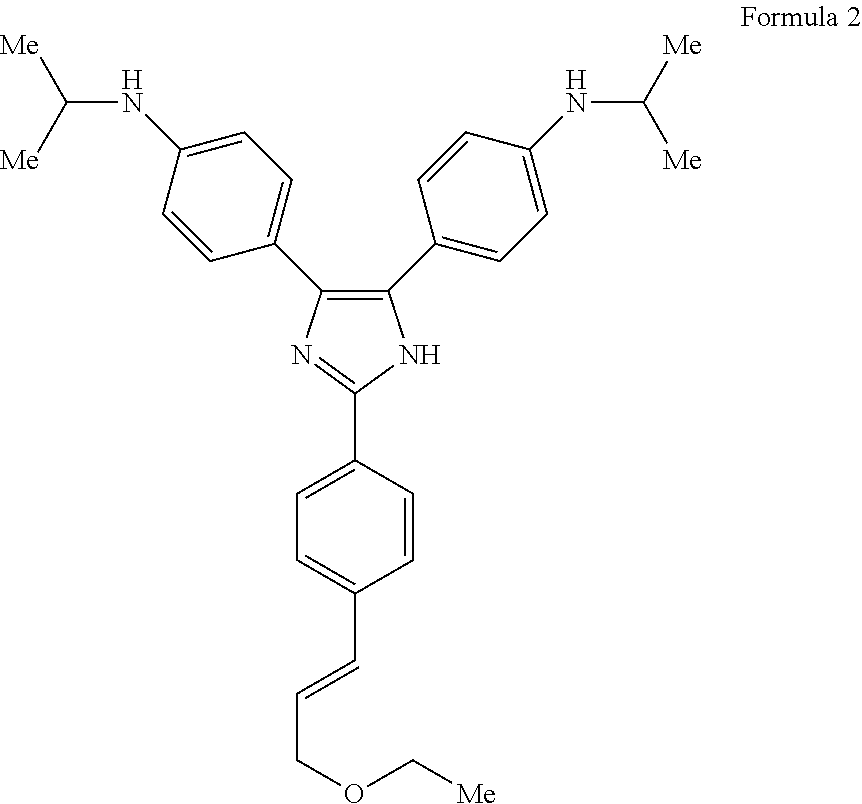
C1(C2=CC=C(NC([Me])[Me])C=C2)=C(C2=CC=C(NC([Me])[Me])C=C2)N=C(C2=CC=C(C=CCOC[Me])C=C2)N1
